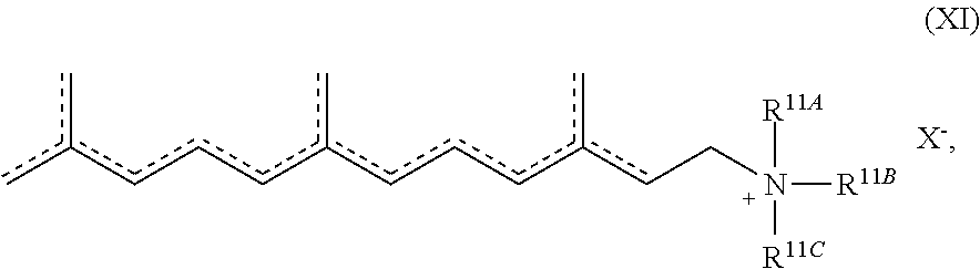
cc(cccc(cccc(cCN([R11A])([R11B])[R11C])c)c)c.[X-]
